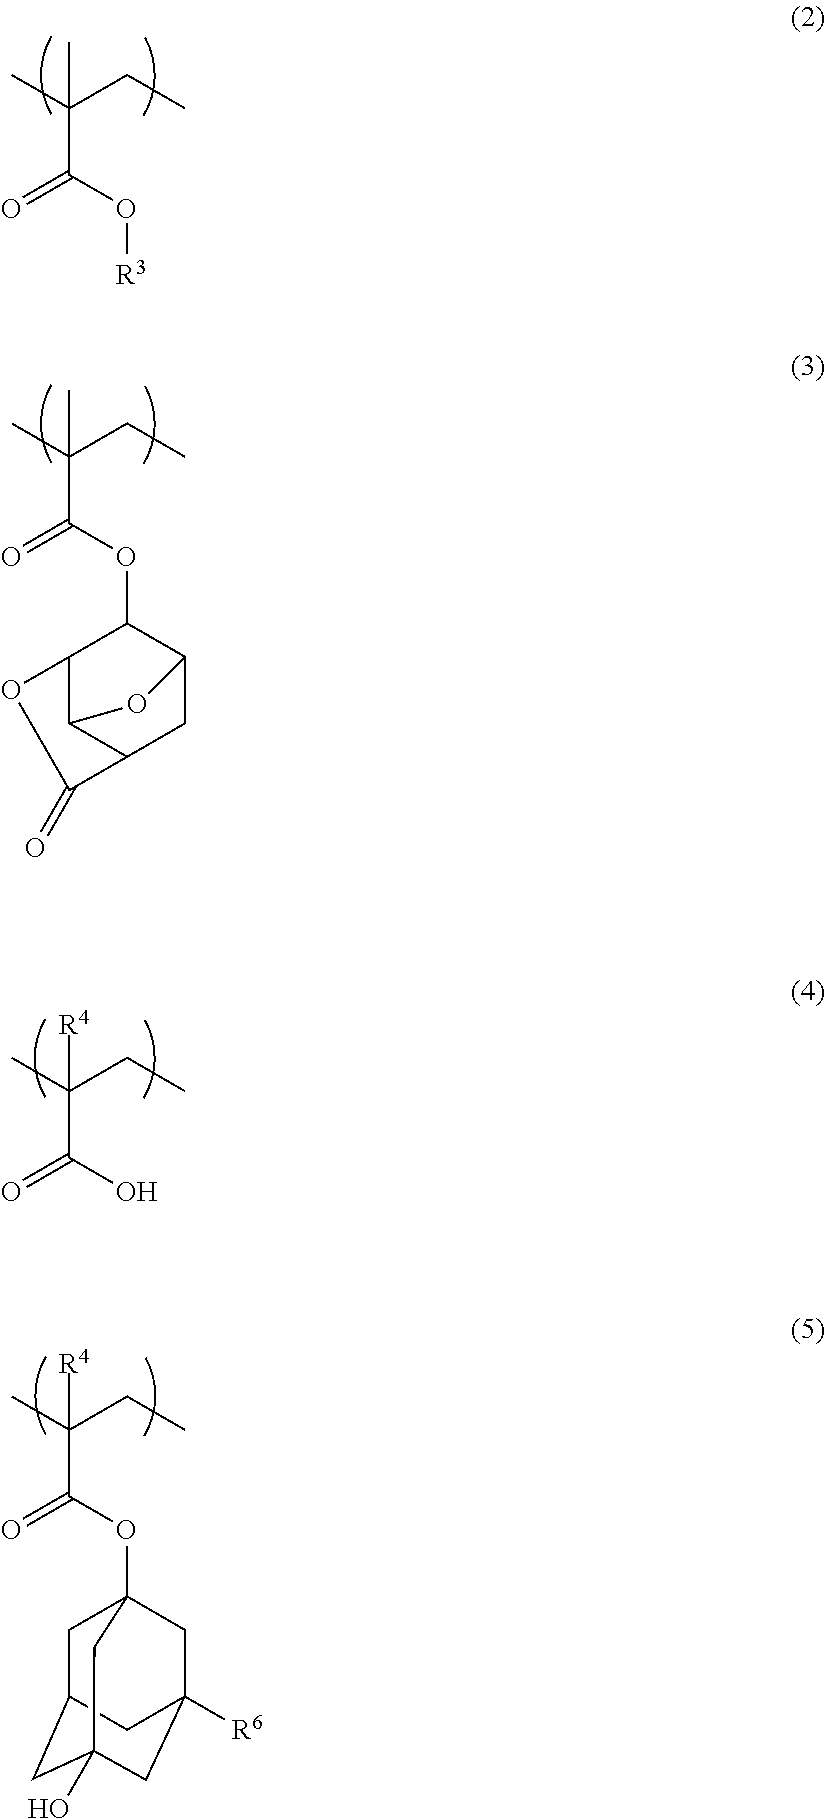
CC(CC)(C)C(O[R3])=O.CC(CC)(C)C(OC1C2C3C(CC1O3)C(=O)O2)=O.CC(CC)([R4])C(O)=O.CC(CC)([R4])C(OC12CC3CC(O)(CC([R6])(C1)C3)C2)=O
